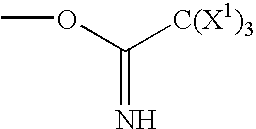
O(C([C(X1)3])=N)C
